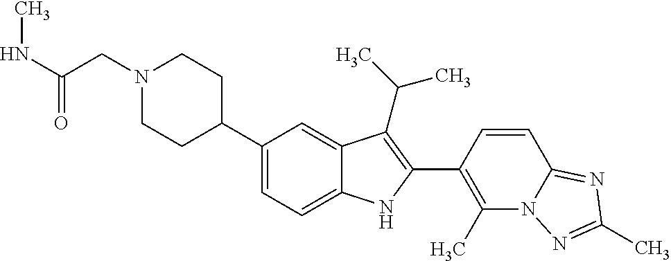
C1(C2CCN(CC(NC)=O)CC2)=CC=C2C(=C1)C(C(C)C)=C(C1=C(C)N3C(=NC(C)=N3)C=C1)N2
